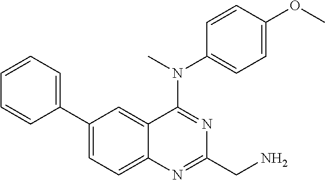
C1(C2=CC=CC=C2)=CC=C2C(=C1)C(N(C)C1=CC=C(OC)C=C1)=NC(CN)=N2
